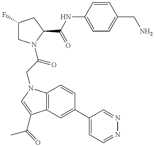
C1(F)CN(C(CN2C3=C(C(C(=O)C)=C2)C=C(C2=CC=NN=C2)C=C3)=O)C(C(NC2=CC=C(CN)C=C2)=O)C1
